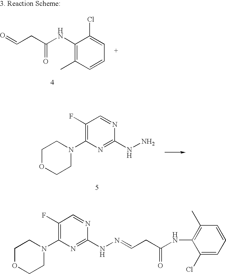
C1OCCN(C2=C(F)C=NC(NN)=N2)C1.C(CC(=O)NC1=C(C)C=CC=C1Cl)=O.C1OCCN(C2=C(F)C=NC(NN=CCC(NC3=C(C)C=CC=C3Cl)=O)=N2)C1
